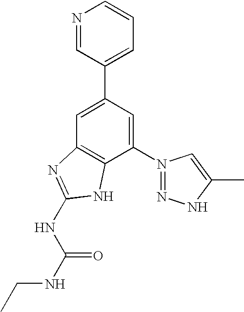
C1=C(C2=CC=CN=C2)C=C(N2=NNC(C)=C2)C2=C1N=C(NC(NCC)=O)N2
